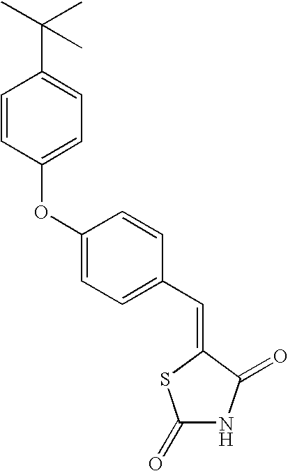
C1=CC(OC2=CC=C(C=C3SC(=O)NC3=O)C=C2)=CC=C1C(C)(C)C
